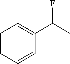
C1=CC=CC(C(C)F)=C1
